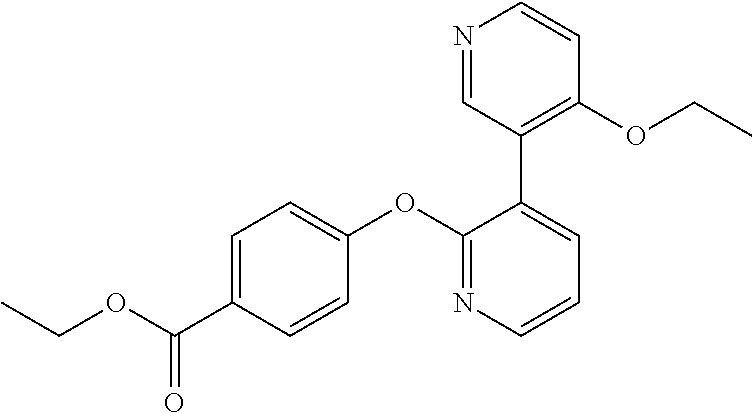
C1=C(C(OCC)=O)C=CC(OC2=NC=CC=C2C2=C(OCC)C=CN=C2)=C1
